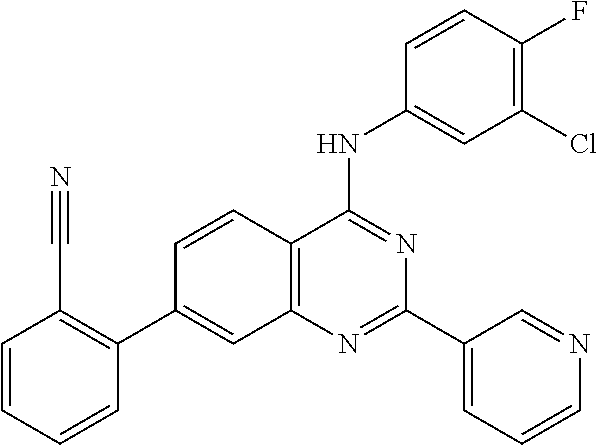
C12=C(N=C(C3=CC=CN=C3)N=C1NC1=CC(Cl)=C(F)C=C1)C=C(C1=C(C#N)C=CC=C1)C=C2
